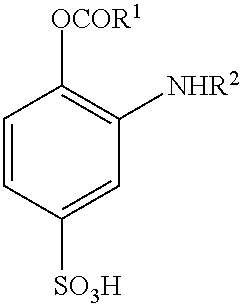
C1=CC([SO3H])=CC([NHR2])=C1[OCOR1]
